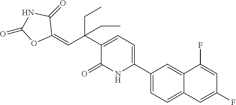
C1(C2=CC=C(C(C=C3C(=O)NC(=O)O3)(CC)CC)C(=O)N2)=CC=C2C(=C1)C(F)=CC(F)=C2
